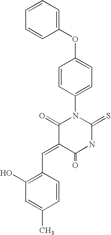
C1(OC2=CC=C(N3C(=O)C(=CC4=C(O)C=C(C)C=C4)C(=O)NC3=S)C=C2)=CC=CC=C1
